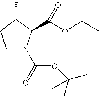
C1N(C(OC(C)(C)C)=O)C(C(OCC)=O)C(C)C1
